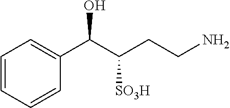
C1=CC=CC(C(C(CCN)[SO3H])O)=C1
